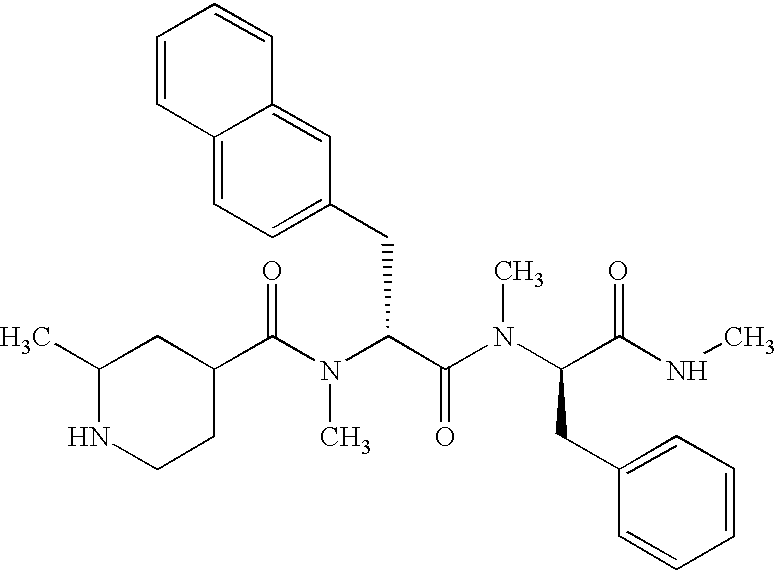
C1(C(N(C(C(N(C(CC2=CC=CC=C2)C(=O)NC)C)=O)CC2=CC=C3C(=C2)C=CC=C3)C)=O)CC(C)NCC1
